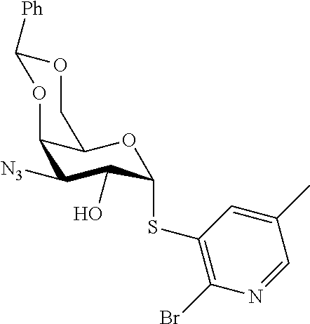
C1([N3])C(O)C(SC2=C(Br)N=CC(C)=C2)OC2C1OC([Ph])OC2
